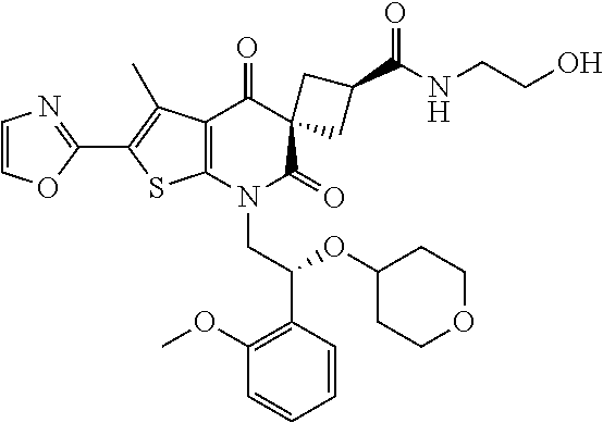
C1=COC(C2=C(C)C3=C(S2)N(CC(OC2CCOCC2)C2=C(OC)C=CC=C2)C(=O)C2(C3=O)CC(C(NCCO)=O)C2)=N1
